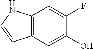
C12=C(C=C(O)C(F)=C1)C=CN2
